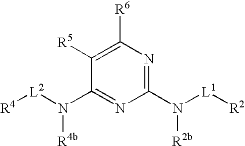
[R4][L2]N(C1=NC(N([L1][R2])[R2b])=NC([R6])=C1[R5])[R4b]
